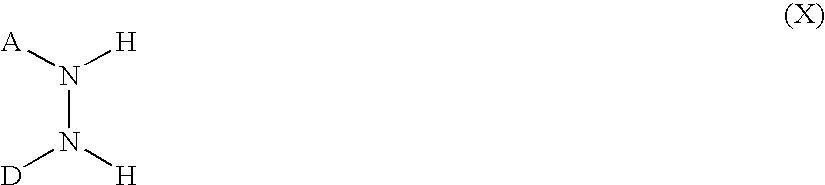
N(N([D])[H])([H])[A]
